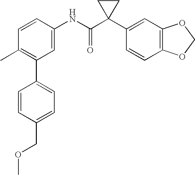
C1=CC(NC(C2(C3=CC4=C(C=C3)OCO4)CC2)=O)=CC(C2=CC=C(COC)C=C2)=C1C
